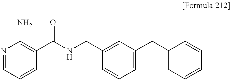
N1=CC=CC(C(NCC2=CC(CC3=CC=CC=C3)=CC=C2)=O)=C1N
